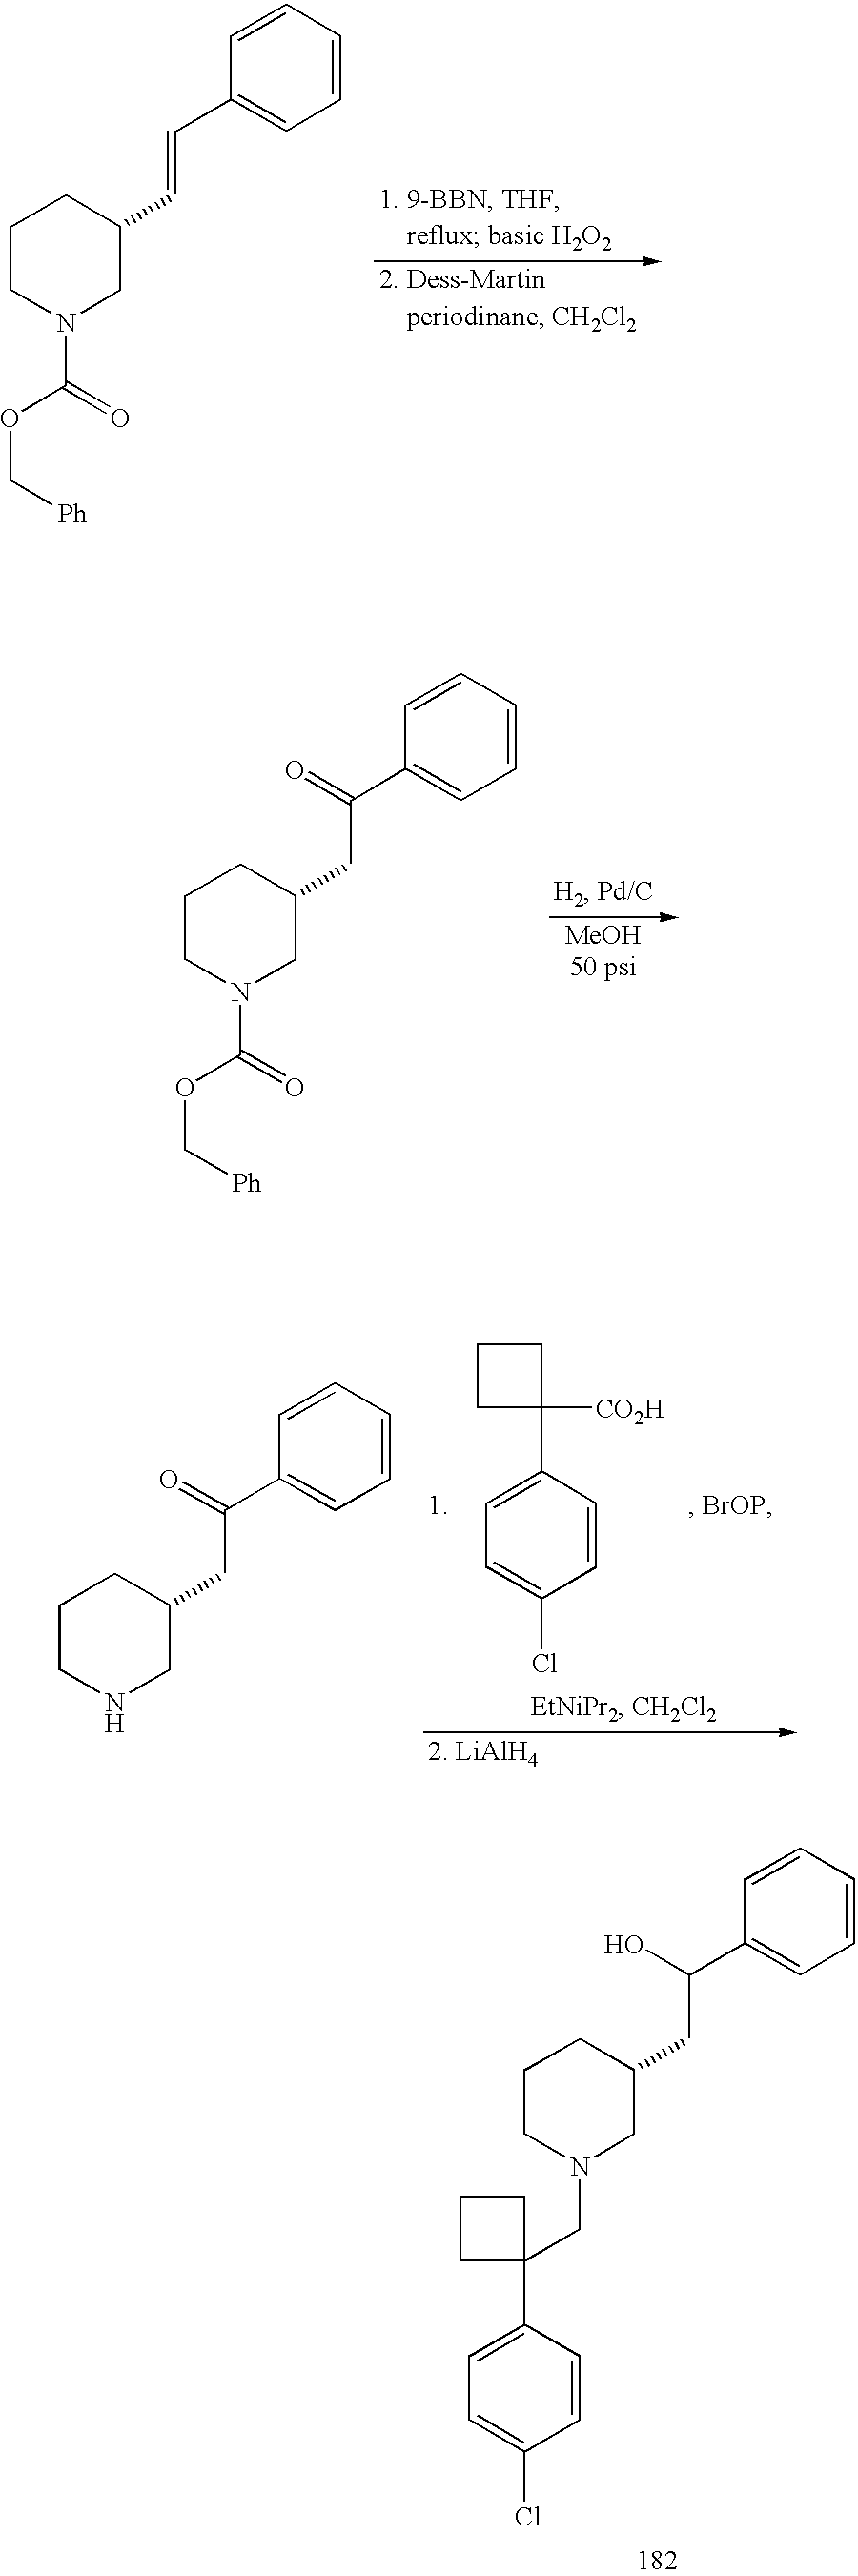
C1CN(C(=O)OC[Ph])CC(C=CC2=CC=CC=C2)C1.C1CN(C(=O)OC[Ph])CC(CC(C2=CC=CC=C2)=O)C1.C1=CC=CC=C1C(=O)CC1CCCNC1.C1=C(C2([CO2H])CCC2)C=CC(Cl)=C1.C1=CC=CC=C1C(CC1CCCN(CC2(C3=CC=C(Cl)C=C3)CCC2)C1)O
